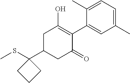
CSC1(C2CC(=O)C(C3=CC(C)=CC=C3C)=C(O)C2)CCC1
